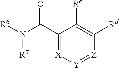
C1(C(N([R6])[R7])=O)=[X][Y]=[Z]C([Rd])=C1[Re]
